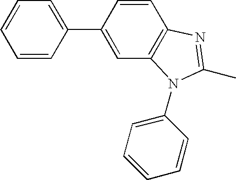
C1(C2=CC=CC=C2)=CC2=C(C=C1)N=C(C)N2C1=CC=CC=C1
